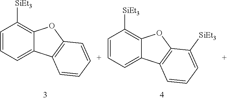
C1=CC=C2C(=C1[SiEt3])OC1=C2C=CC=C1.C1=[C+]C=C2C(=C1[SiEt3])OC1=C2C=CC=C1[SiEt3]
